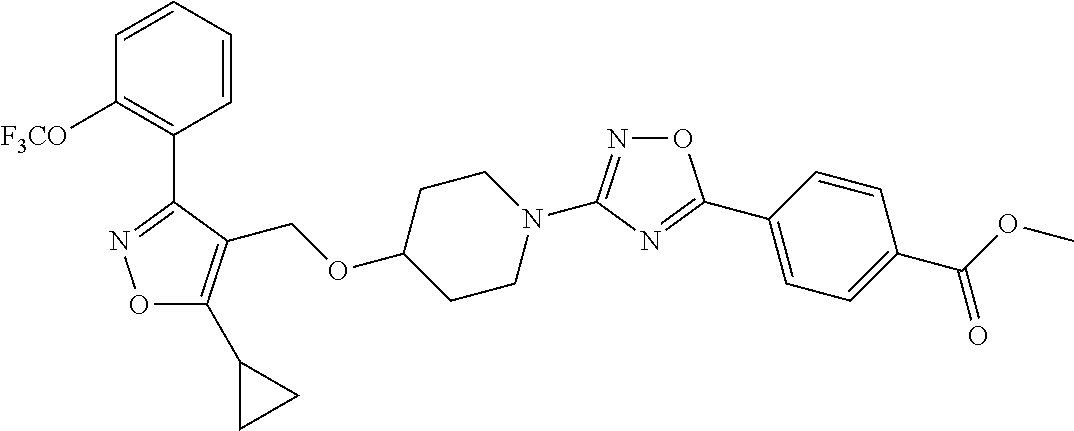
O1C(C2CC2)=C(COC2CCN(C3=NOC(C4=CC=C(C(=O)OC)C=C4)=N3)CC2)C(C2=C([F3CO])C=CC=C2)=N1
